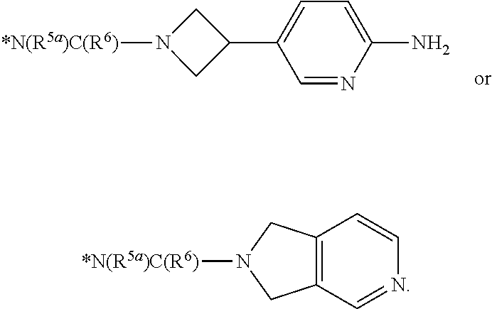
[*N(R5a)C(R6)]N1CC2=C(C1)C=CN=C2.[*N(R5a)C(R6)]N1CC(C2=CC=C(N)N=C2)C1
